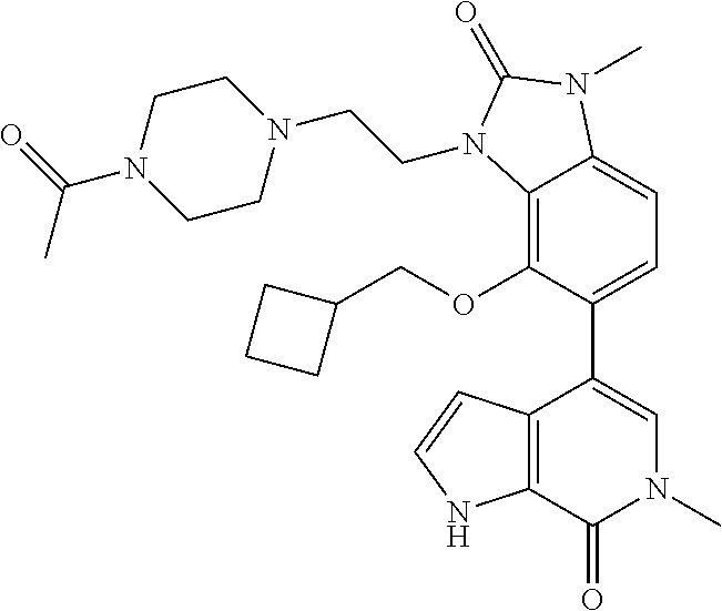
C12=C(OCC3CCC3)C(C3=CN(C)C(=O)C4=C3C=CN4)=CC=C1N(C)C(=O)N2CCN1CCN(C(=O)C)CC1
